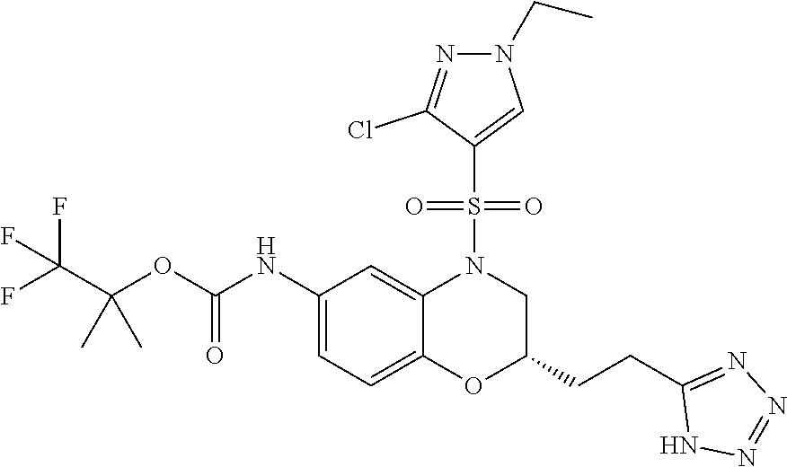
C(OC(NC1=CC=C2C(=C1)N(S(=O)(=O)C1=CN(CC)N=C1Cl)CC(CCC1=NN=NN1)O2)=O)(C(F)(F)F)(C)C
